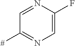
C1=NC(F)=CN=C1[#]
